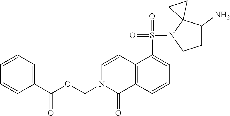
C1C(N)C2(N(S(=O)(=O)C3=CC=CC4=C3C=CN(COC(C3=CC=CC=C3)=O)C4=O)C1)CC2
